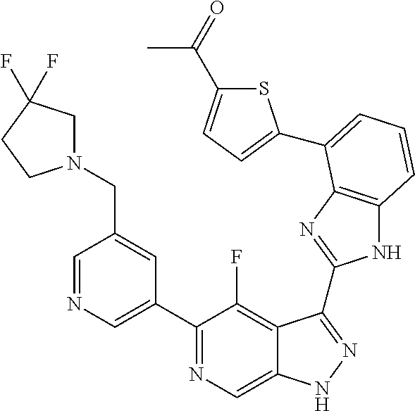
C1=NC=C(C2=NC=C3C(=C2F)C(C2=NC4=C(N2)C=CC=C4C2=CC=C(C(=O)C)S2)=NN3)C=C1CN1CC(F)(F)CC1
